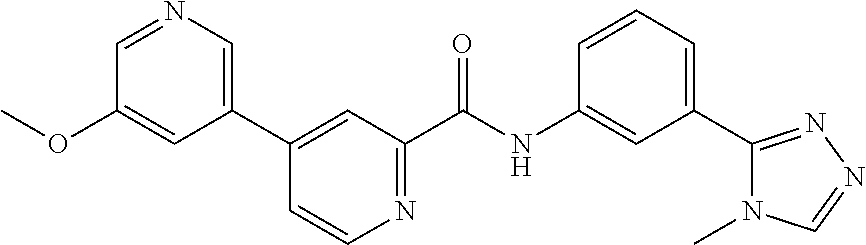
C1(C2=CN=CC(OC)=C2)=CC(C(NC2=CC(C3=NN=CN3C)=CC=C2)=O)=NC=C1
